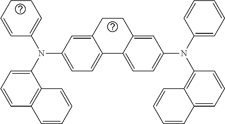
C12=CC(N(C3=CC=CC4=C3C=CC=C4)C3=CCCC=C3)=CC=C1C1=CC=C(N(C3=CC=CC=C3)C3=C4C(=CC=C3)C=CC=C4)C=C1CC2
